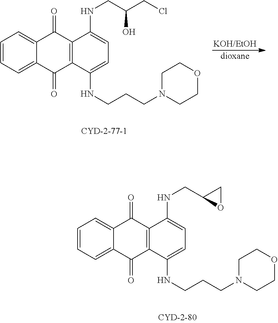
C12=CC=CC=C1C(=O)C1=C(C2=O)C(NCCCN2CCOCC2)=CC=C1NCC1OC1.C12=CC=CC=C1C(=O)C1=C(C2=O)C(NCCCN2CCOCC2)=CC=C1NCC(CCl)O
